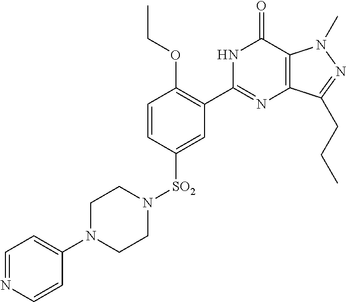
C1=CC([SO2]N2CCN(C3=CC=NC=C3)CC2)=CC(C2=NC3=C(C(=O)N2)N(C)N=C3CCC)=C1OCC
